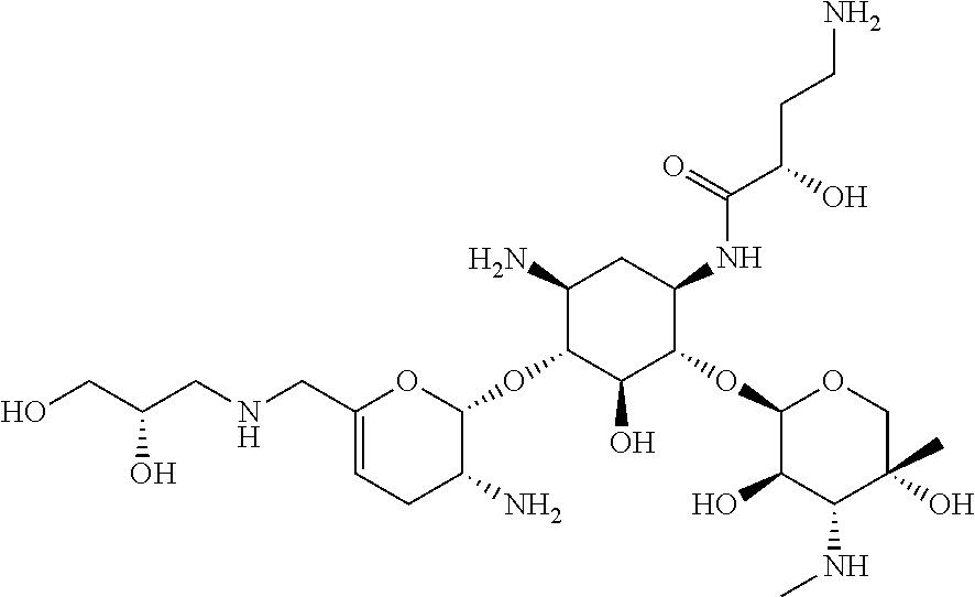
C1(CNCC(CO)O)=CCC(N)C(OC2C(O)C(OC3C(O)C(NC)C(O)(C)CO3)C(NC(=O)C(O)CCN)CC2N)O1
